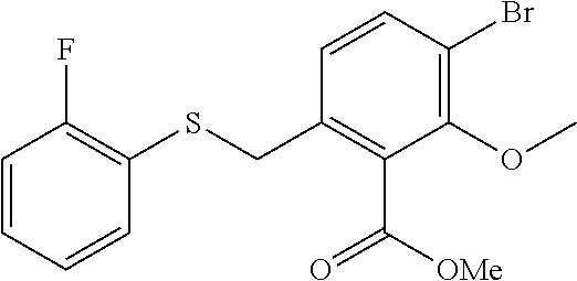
C1=CC=CC(SCC2=C(C([OMe])=O)C(OC)=C(Br)C=C2)=C1F
